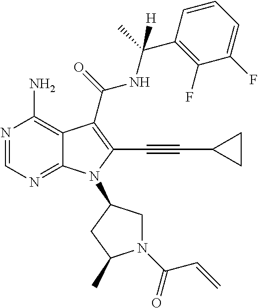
N1=CN=C2C(=C1N)C(C(=O)NC(C)(C1=C(F)C(F)=CC=C1)[H])=C(C#CC1CC1)N2C1CN(C(C=C)=O)C(C)C1
